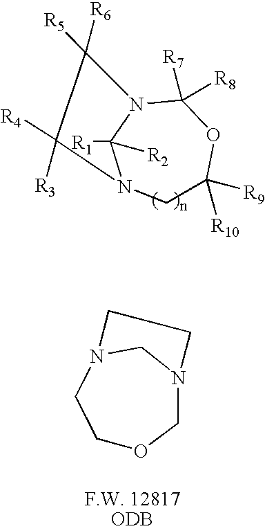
C1C([R9])([R10])OC([R7])([R8])N2C([R1])([R2])N1C([R4])([R3])C2([R5])[R6].C1OCN2CN(C1)CC2
